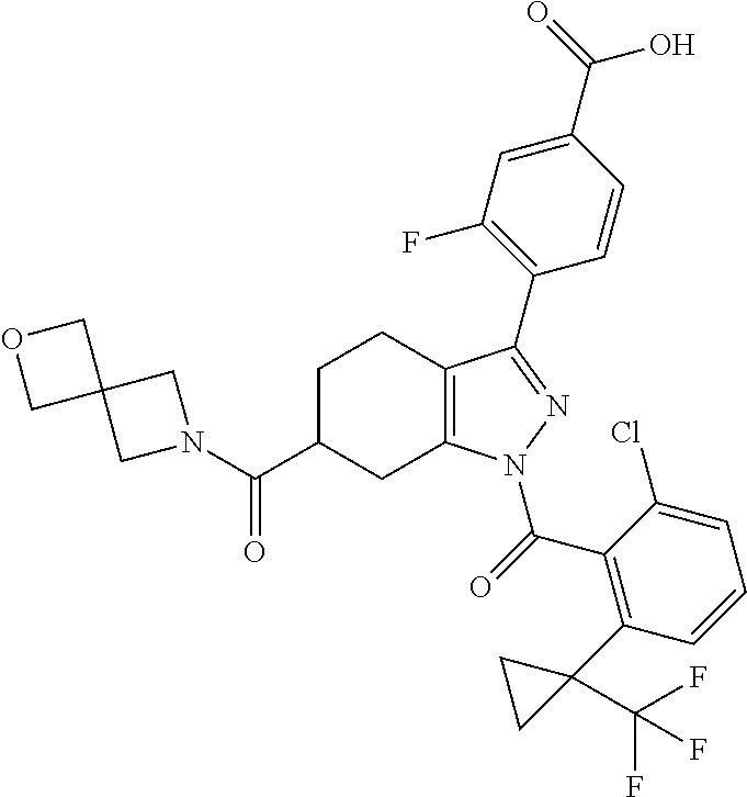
C1C(C(=O)N2CC3(C2)COC3)CC2=C(C1)C(C1=C(F)C=C(C(O)=O)C=C1)=NN2C(=O)C1=C(C2(C(F)(F)F)CC2)C=CC=C1Cl
